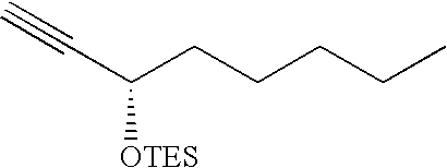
C#CC(CCCCC)[OTES]
